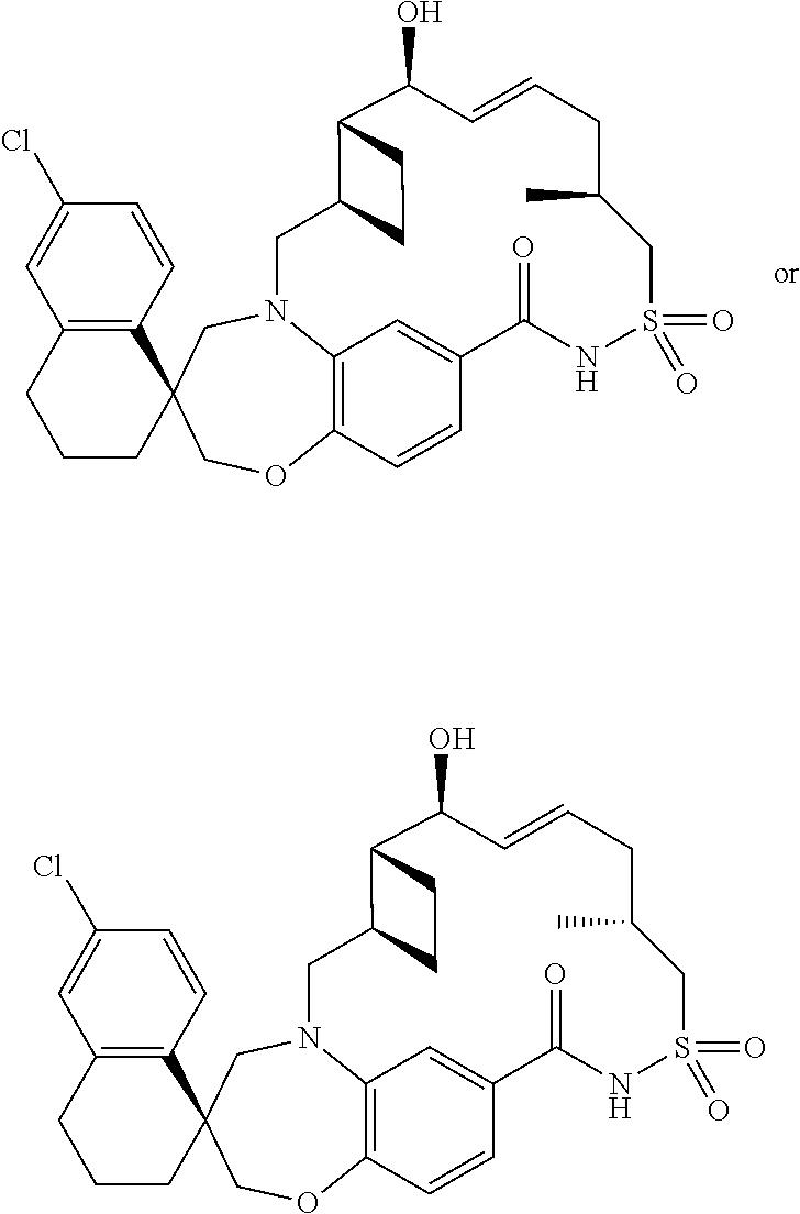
C12=C3N(CC4(CO1)C1=C(CCC4)C=C(Cl)C=C1)CC1C(C(O)C=CCC(C)CS(=O)(=O)NC(=O)C(=C3)C=C2)CC1.C12=C3N(CC4(CO1)C1=C(CCC4)C=C(Cl)C=C1)CC1C(C(O)C=CCC(C)CS(=O)(=O)NC(=O)C(=C3)C=C2)CC1
